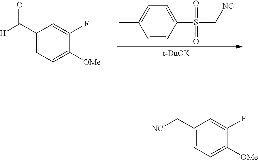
O=S(=O)(C1=CC=C(C)C=C1)C[NC].C1=C(F)C([OMe])=CC=C1C([H])=O.[t-BuOK].C1=C(F)C([OMe])=CC=C1C[NC]
